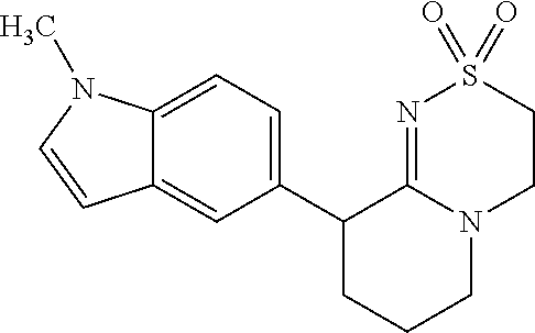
C12=CC=C(C3CCCN4C3=NS(=O)(=O)CC4)C=C1C=CN2C
